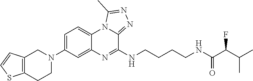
C12=C(CCN(C3=CC=C4C(=C3)N=C(NCCCCNC(=O)C(C(C)C)F)C3=NN=C(C)N43)C1)SC=C2
